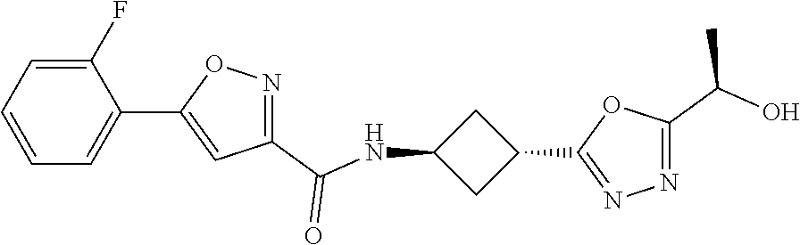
C1(F)=CC=CC=C1C1=CC(C(NC2CC(C3=NN=C(C(O)C)O3)C2)=O)=NO1
